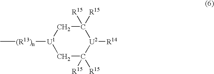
C1C([R15])([R15])[U2]([R14])C([R15])([R15])C[U1]1[(R13)n]C
